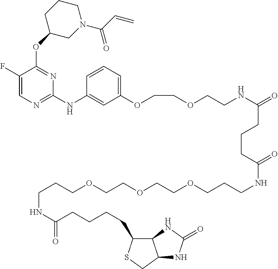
C1=C(F)C(OC2CN(C(C=C)=O)CCC2)=NC(NC2=CC(OCCOCCNC(CCCC(NCCCOCCOCCOCCCNC(CCCCC3C4C(CS3)NC(=O)N4)=O)=O)=O)=CC=C2)=N1
